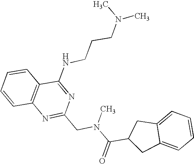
C1=CC2=C(C=C1)C(NCCCN(C)C)=NC(CN(C(C1CC3=CC=CC=C3C1)=O)C)=N2
